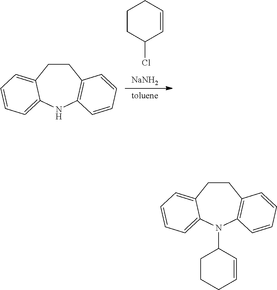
C1CC(Cl)C=CC1.[NaNH2].C1CC2=CC=CC=C2NC2=C1C=CC=C2.C1CC2=CC=CC=C2N(C2CCCC=C2)C2=C1C=CC=C2
